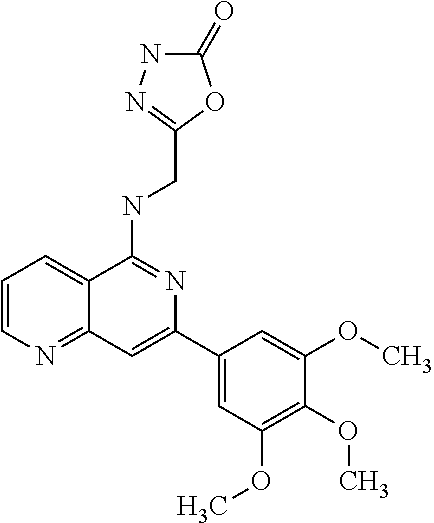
C1=CN=C2C(=C1)C(NCC1=NNC(=O)O1)=NC(C1=CC(OC)=C(OC)C(OC)=C1)=C2
